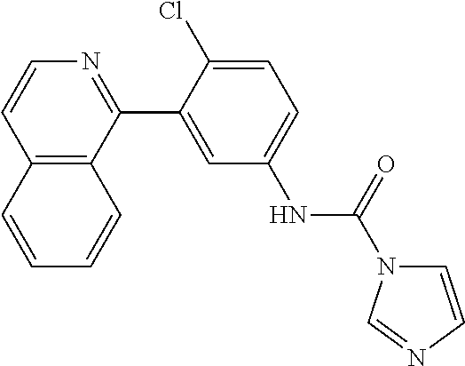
C12=C(C(C3=CC(NC(=O)N4C=CN=C4)=CC=C3Cl)=NC=C1)C=CC=C2
